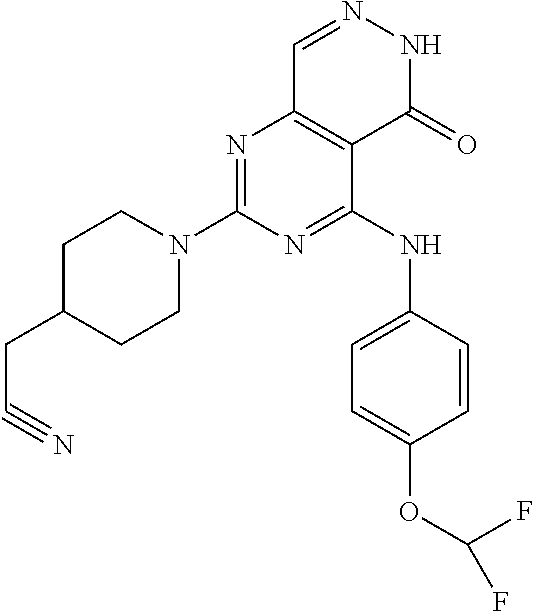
N1=C(N2CCC(CC#N)CC2)N=C(NC2=CC=C(OC(F)F)C=C2)C2=C1C=NNC2=O
